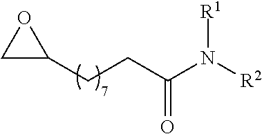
C(CC1OC1)C(=O)N([R2])[R1]
